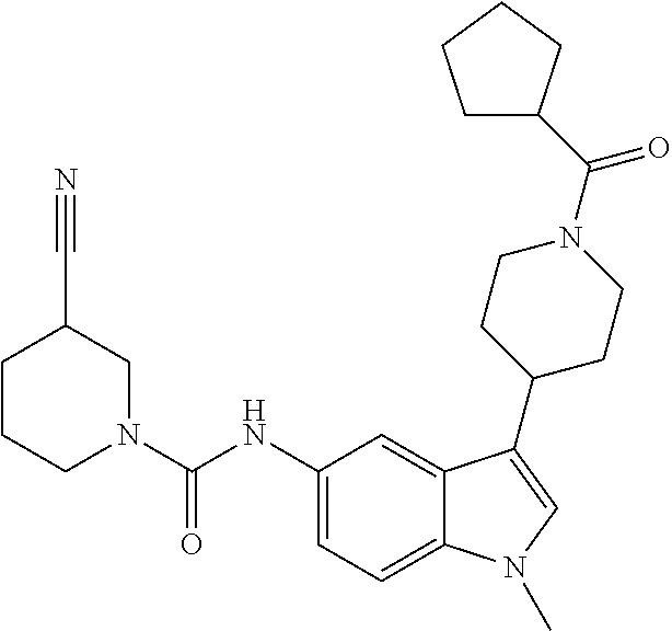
C12=CC(NC(N3CC(C#N)CCC3)=O)=CC=C1N(C)C=C2C1CCN(C(=O)C2CCCC2)CC1
